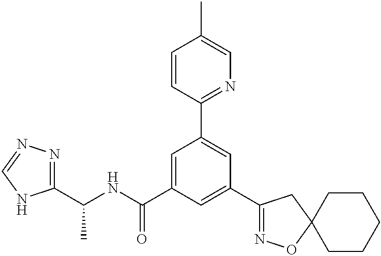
C1(C(NC(C2=CC(C3=NC=C(C)C=C3)=CC(C3=NOC4(C3)CCCCC4)=C2)=O)C)=NN=CN1
